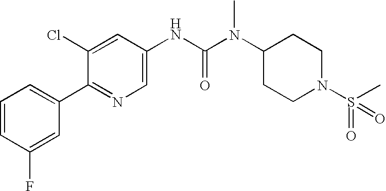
C1=CC(F)=CC(C2=NC=C(NC(N(C3CCN(S(=O)(C)=O)CC3)C)=O)C=C2Cl)=C1
